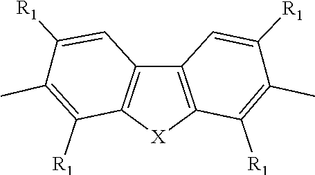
[X]1C2=C(C3=C1C([R1])=C(C)C([R1])=C3)C=C([R1])C(C)=C2[R1]
